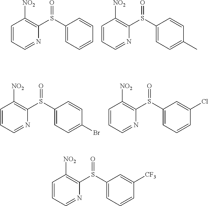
C1=CC=NC(S(C2=CC=CC=C2)=O)=C1[NO2].C1=CC=NC(S(C2=CC=C(C)C=C2)=O)=C1[NO2].C1=CC=NC(S(C2=CC=C(Br)C=C2)=O)=C1[NO2].C1=CC=NC(S(C2=CC=CC(Cl)=C2)=O)=C1[NO2].C1=CC=NC(S(C2=CC=CC([CF3])=C2)=O)=C1[NO2]
